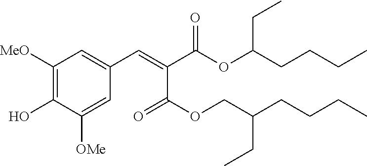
C1([MeO])=C(O)C([OMe])=CC(C=C(C(=O)OCC(CCCC)CC)C(OC(CCCC)CC)=O)=C1
